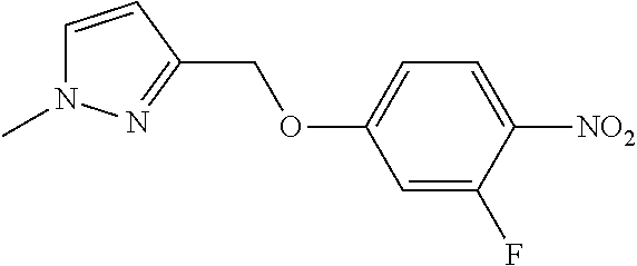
C1(COC2=CC=C([NO2])C(F)=C2)=NN(C)C=C1
